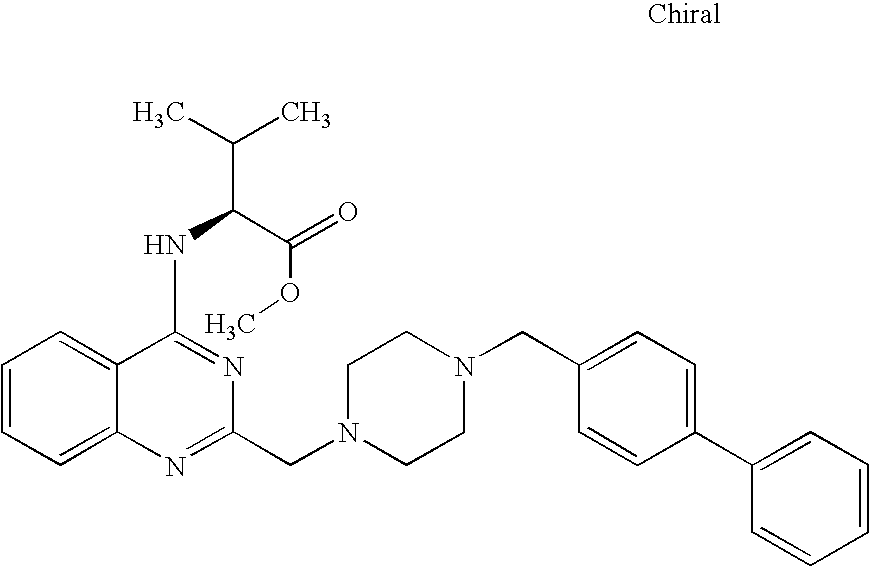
C1=CC=C2C(=C1)N=C(CN1CCN(CC3=CC=C(C4=CC=CC=C4)C=C3)CC1)N=C2NC(C(=O)OC)C(C)C
